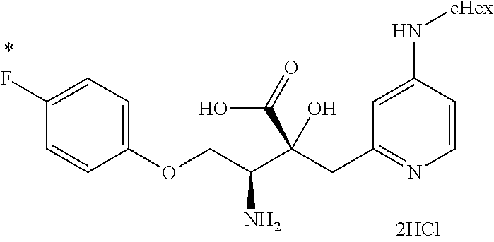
C1=CC(N[cHex])=CC(CC(C(COC2=CC=C(F)C=C2)N)(C(=O)O)O)=N1
